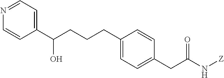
N1=CC=C(C(CCCC2=CC=C(CC(N[Z])=O)C=C2)O)C=C1
